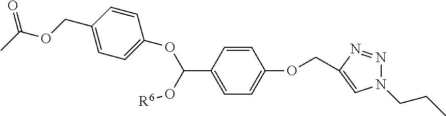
C1(OC(O[R6])C2=CC=C(OCC3=CN(CCC)N=N3)C=C2)=CC=C(COC(C)=O)C=C1
